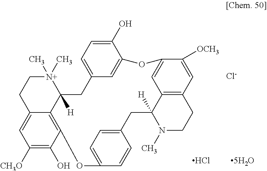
C1([CH3O])=C(O)C2=C3C(=C1)CC[N+](C)(C)C3([H])CC1=CC=C(O)C(=C1)OC1=CC3=C(C=C1[OCH3])CCN(C)C3([H])CC1=CC=C(C=C1)O2.[Cl-].Cl
